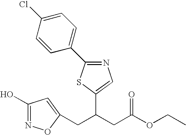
C(C(CC(OCC)=O)C1=CN=C(C2=CC=C(Cl)C=C2)S1)C1=CC(O)=NO1
